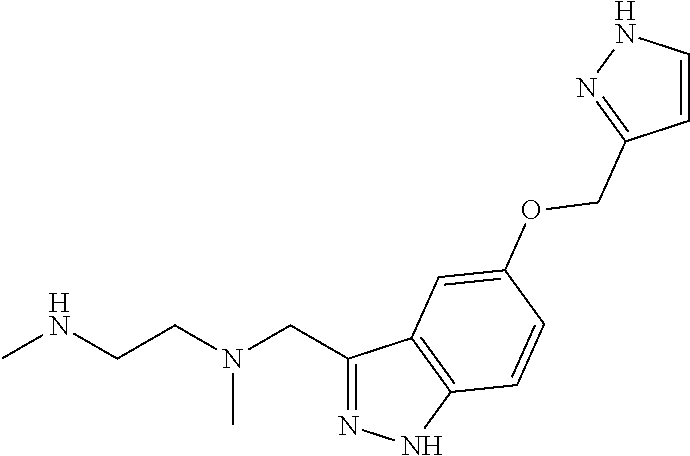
C1(CN(CCNC)C)=NNC2=C1C=C(OCC1=NNC=C1)C=C2
